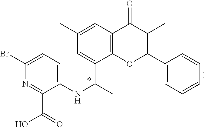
C1(Br)=CC=C(NC(C)C2=CC(C)=CC3=C2OC(C2=CC=CC=C2)=C(C)C3=O)C(C(O)=O)=N1
